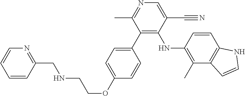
C(NCCOC1=CC=C(C2=C(NC3=C(C)C4=C(C=C3)NC=C4)C(C#N)=CN=C2C)C=C1)C1=NC=CC=C1
